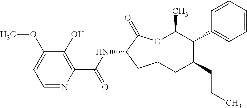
O1C(C)C(C2=CC=CC=C2)C(CCC)CCCC(NC(C2=C(O)C(OC)=CC=N2)=O)C1=O
